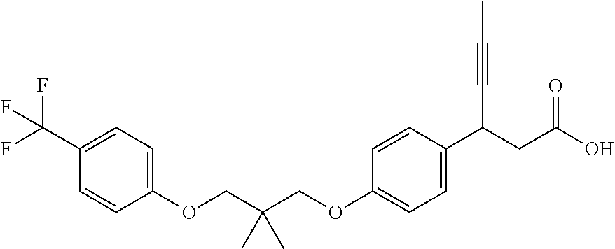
C1(OCC(COC2=CC=C(C(CC(O)=O)C#CC)C=C2)(C)C)=CC=C(C(F)(F)F)C=C1
